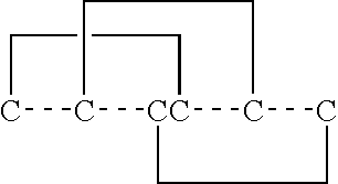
C1C2[CC]3(C(CCC3)CC2)CC1
